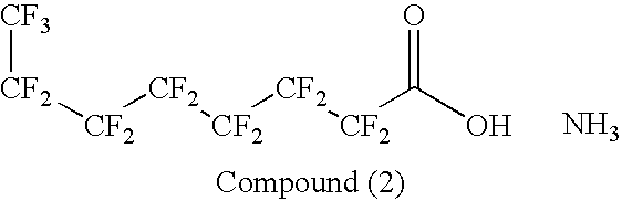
[CF3][CF2][CF2][CF2][CF2][CF2][CF2]C(O)=O.N
